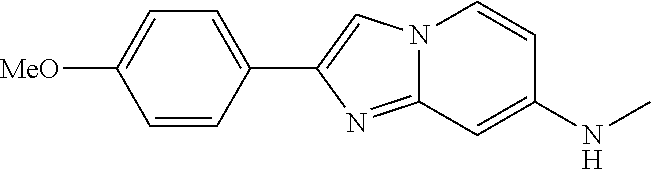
C1=CC(C2=CN3C(=N2)C=C(NC)C=C3)=CC=C1[MeO]
